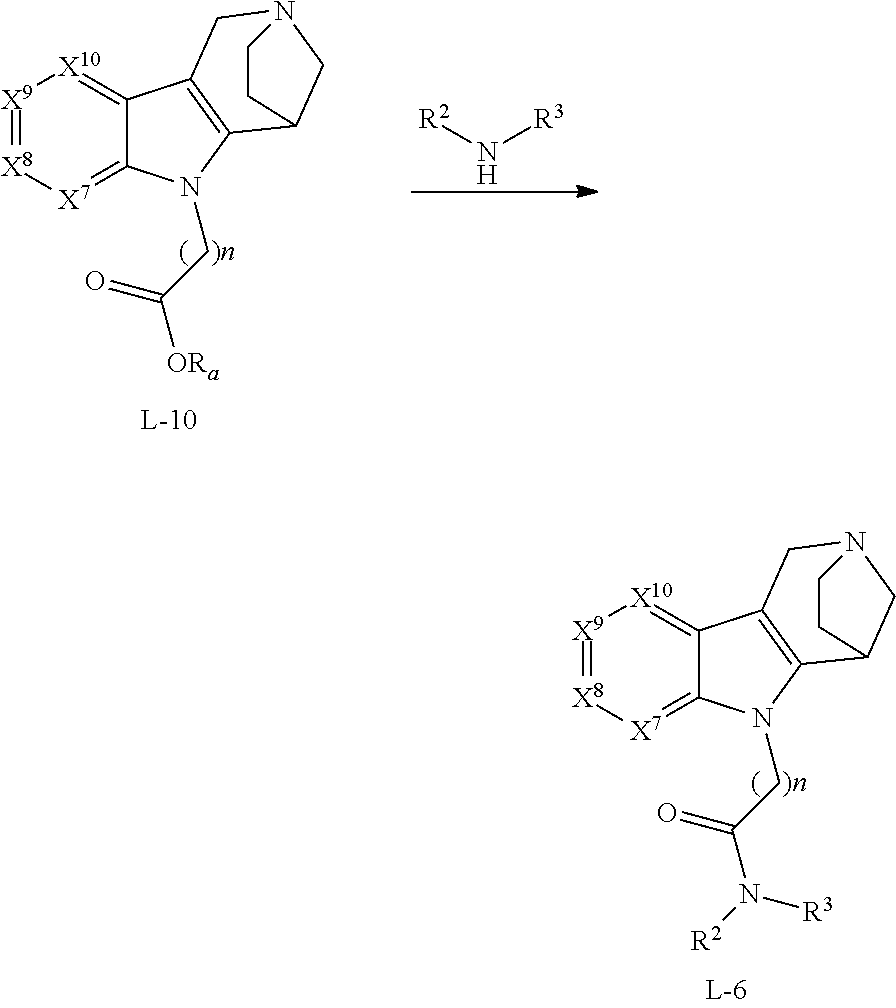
[X9]1=[X8][X7]=C2C(=[X10]1)C1=C(N2CC(N([R2])[R3])=O)C2CN(C1)CC2.[X9]1=[X8][X7]=C2C(=[X10]1)C1=C(N2CC([ORa])=O)C2CN(C1)CC2.[R2]N[R3]
